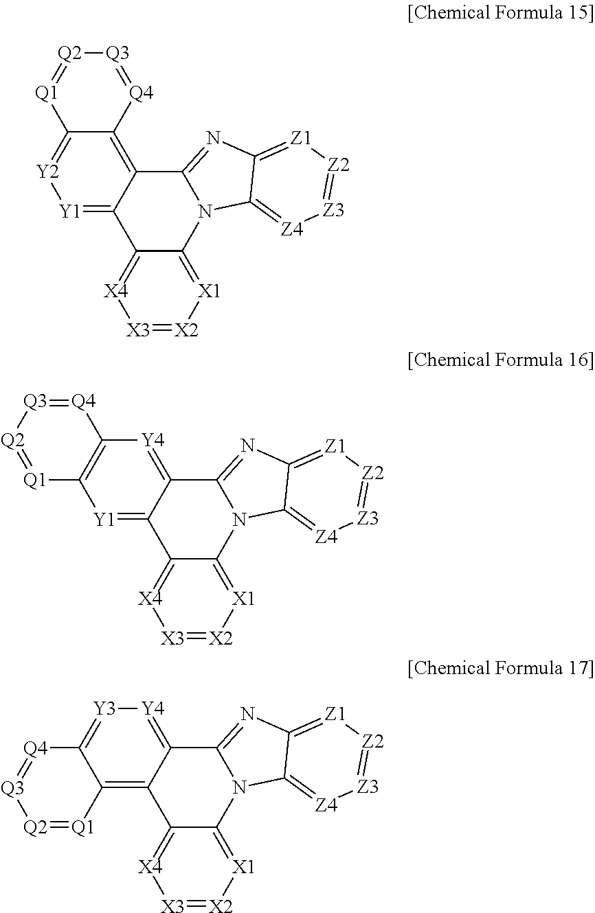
[Y1]1=C2C(=C3C(=[Y2]1)[Q1]=[Q2][Q3]=[Q4]3)C1=NC3=[Z1][Z2]=[Z3][Z4]=C3N1C1=[X1][X2]=[X3][X4]=C21.C12=[Y1]C3=C([Y4]=C1C1=NC4=[Z1][Z2]=[Z3][Z4]=C4N1C1=[X1][X2]=[X3][X4]=C21)[Q4]=[Q3][Q2]=[Q1]3.C12=C3C(=[Y3][Y4]=C1C1=NC4=[Z1][Z2]=[Z3][Z4]=C4N1C1=[X1][X2]=[X3][X4]=C21)[Q4]=[Q3][Q2]=[Q1]3
